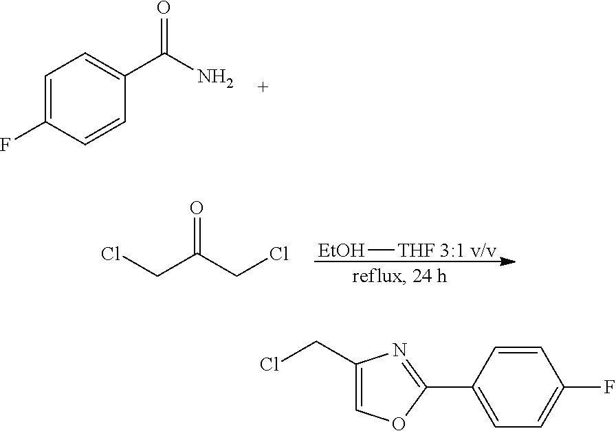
C1=C(F)C=CC(C(N)=O)=C1.[EtOH][THF 3:1 v/v].ClCC(CCl)=O.C1=CC(C2=NC(CCl)=CO2)=CC=C1F
